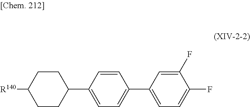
C1CC([R140])CCC1C1=CC=C(C2=CC=C(F)C(F)=C2)C=C1
